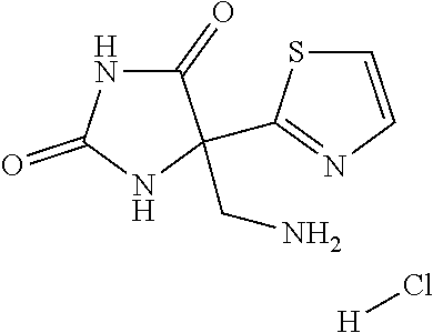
C1(=O)NC(=O)NC1(CN)C1=NC=CS1.[H]Cl
